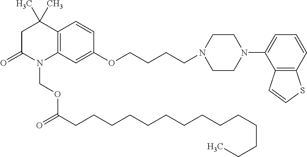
C1C(=O)N(COC(=O)CCCCCCCCCCCCCC)C2=C(C1(C)C)C=CC(OCCCCN1CCN(C3=CC=CC4=C3C=CS4)CC1)=C2
